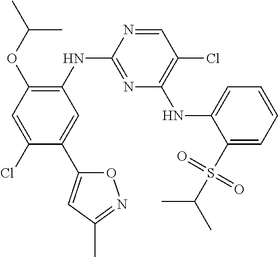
C1=NC(NC2=C(OC(C)C)C=C(Cl)C(C3=CC(C)=NO3)=C2)=NC(NC2=CC=CC=C2S(C(C)C)(=O)=O)=C1Cl
